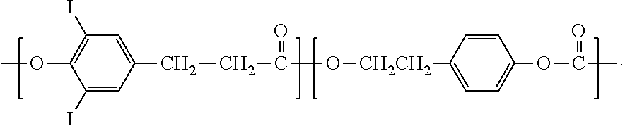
C1(CCC(O[CH2CH2]C2=CC=C(OC(C)=O)C=C2)=O)=CC(I)=C(OC)C(I)=C1
